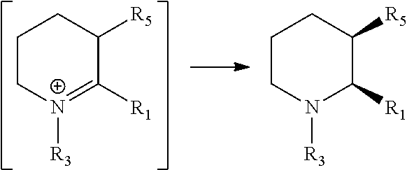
C1C[N+]([R3])=C([R1])C([R5])C1.C1CN([R3])C([R1])C([R5])C1
